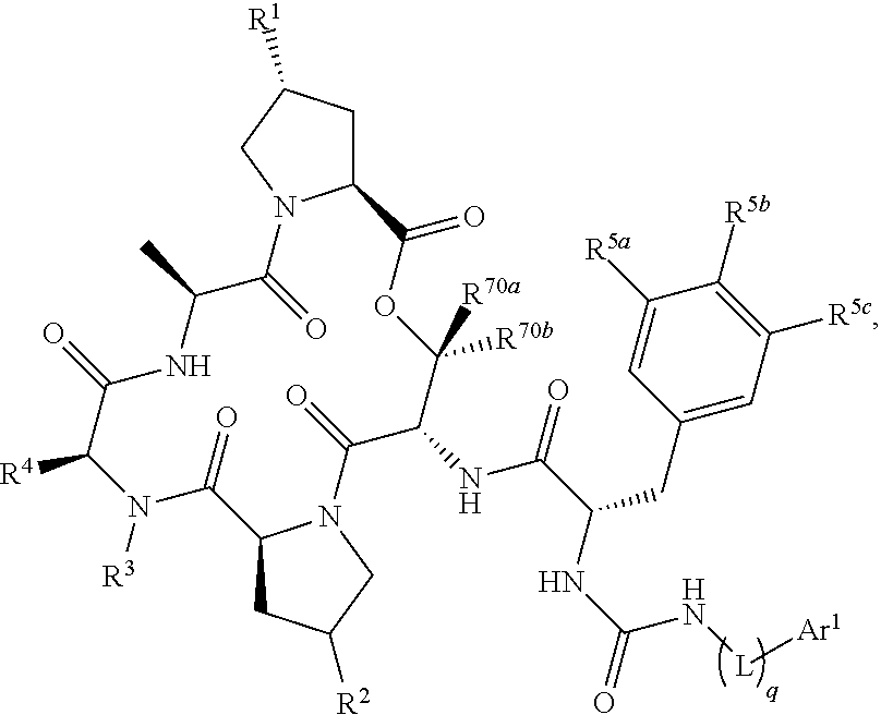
C12CC([R1])CN1C(=O)C(C)NC(=O)C([R4])N([R3])C(=O)C1CC([R2])CN1C(=O)C(NC(C(NC(=O)N[L][Ar1])CC1=CC([R5c])=C([R5b])C([R5a])=C1)=O)C([R70b])([R70a])OC2=O
